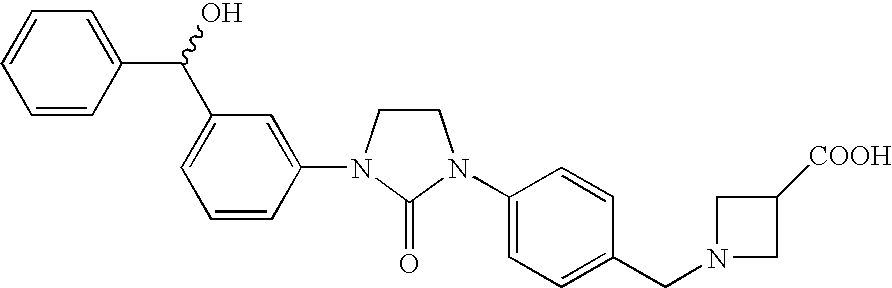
C1CN(C2=CC(C(O)C3=CC=CC=C3)=CC=C2)C(=O)N1C1=CC=C(CN2CC([COOH])C2)C=C1
